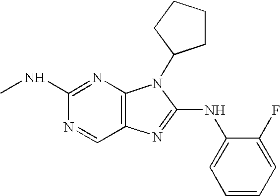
CNC1=NC2=C(C=N1)N=C(NC1=CC=CC=C1F)N2C1CCCC1
